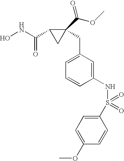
ONC(C1CC1(CC1=CC=CC(NS(C2=CC=C(OC)C=C2)(=O)=O)=C1)C(OC)=O)=O
